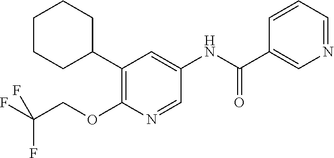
C1(C2CCCCC2)=C(OCC(F)(F)F)N=CC(NC(C2=CN=CC=C2)=O)=C1
